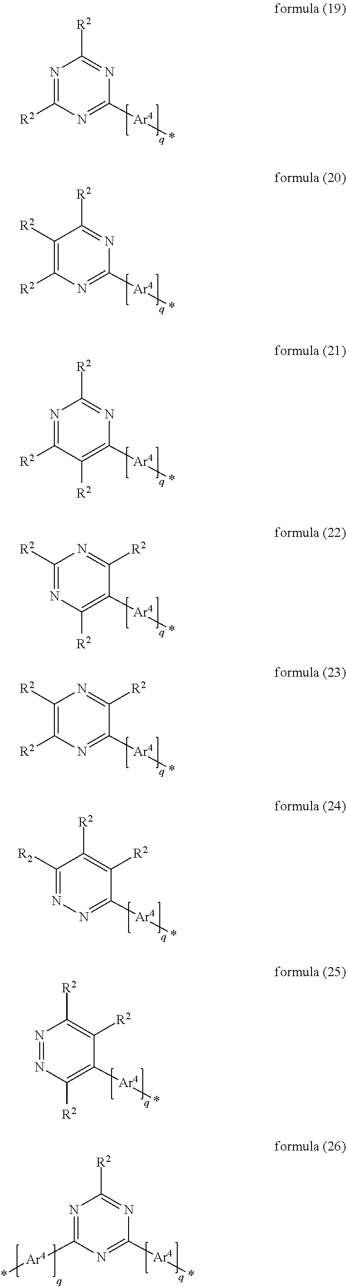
N1=C([Ar4]*)N=C([R2])N=C1[R2].N1=C([Ar4]*)N=C([R2])C([R2])=C1[R2].C1([R2])=C([Ar4]*)N=C([R2])N=C1[R2].C1([R2])=C([Ar4]*)C([R2])=NC([R2])=N1.N1=C([Ar4]*)C([R2])=NC([R2])=C1[R2].N1=C([Ar4]*)C([R2])=C([R2])C([R2])=N1.C1([R2])=C([Ar4]*)C([R2])=C([R2])N=N1.N1=C([Ar4]*)N=C([R2])N=C1[Ar4]*
